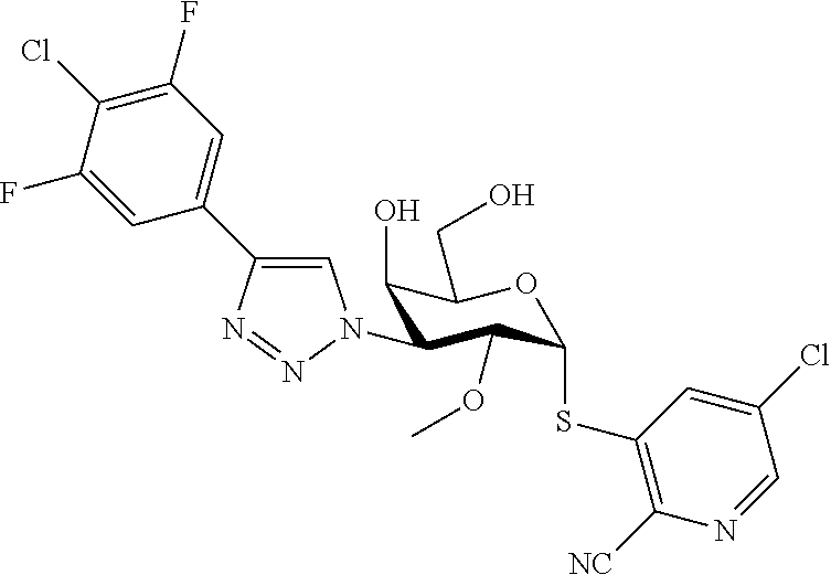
C1=C(C2=CN(C3C(O)C(CO)OC(SC4=C([NC])N=CC(Cl)=C4)C3OC)N=N2)C=C(F)C(Cl)=C1F
